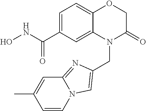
C1C(=O)N(CC2=CN3C(=N2)C=C(C)C=C3)C2=CC(C(NO)=O)=CC=C2O1
